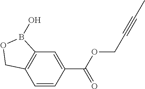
C12=C(C=CC(C(OCC#CC)=O)=C1)COB2O
